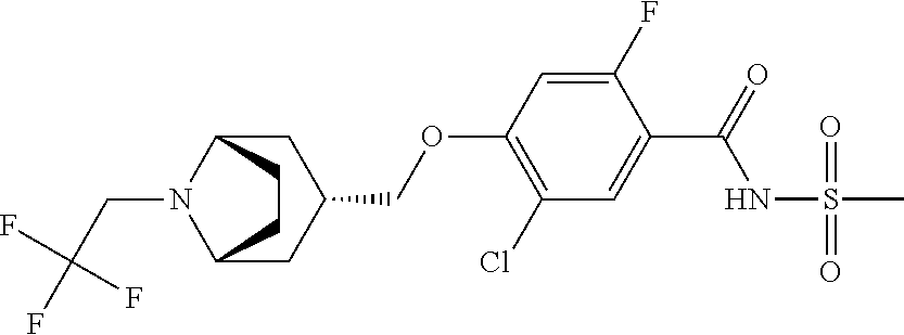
C1(COC2=C(Cl)C=C(C(=O)NS(C)(=O)=O)C(F)=C2)CC2N(CC(F)(F)F)C(C1)CC2
